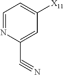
C1=NC(C#N)=CC([X11])=C1
